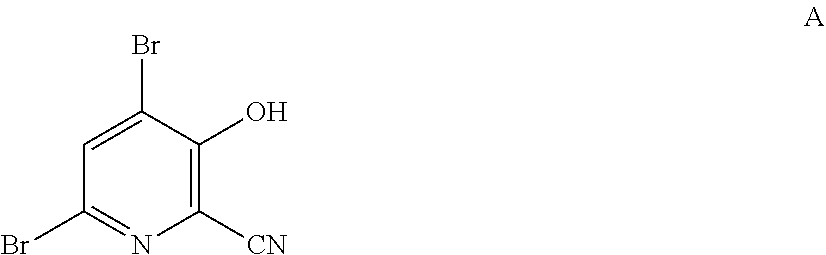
C1(Br)=NC([CN])=C(O)C(Br)=C1
